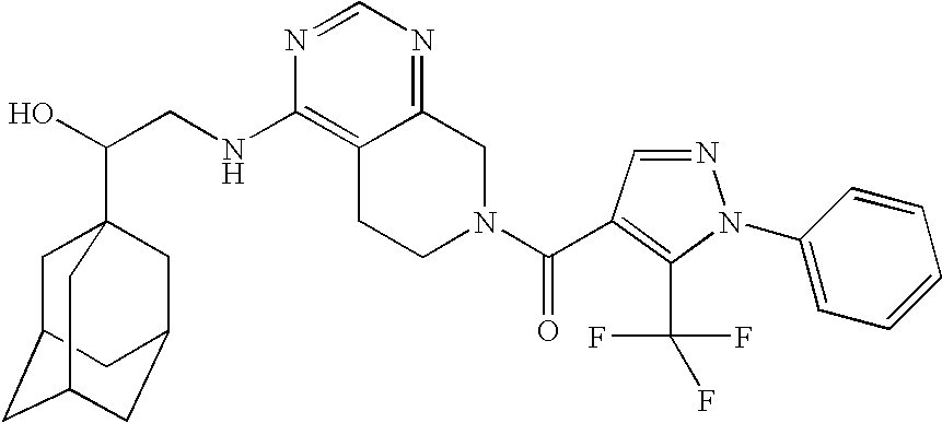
C(CNC1=C2C(=NC=N1)CN(C(=O)C1=C(C(F)(F)F)N(C3=CC=CC=C3)N=C1)CC2)(O)C12CC3CC(CC(C1)C3)C2
